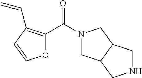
O1C(C(N2CC3C(C2)CNC3)=O)=C(C=C)C=C1
